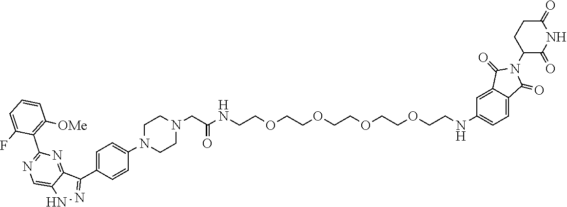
C1(C2=C([OMe])C=CC=C2F)=NC=C2C(=N1)C(C1=CC=C(N3CCN(CC(=O)NCCOCCOCCOCCOCCNC4=CC=C5C(=C4)C(=O)N(C4C(=O)NC(=O)CC4)C5=O)CC3)C=C1)=NN2
